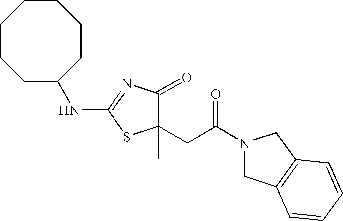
C1(C)(CC(=O)N2CC3=C(C2)C=CC=C3)C(=O)N=C(NC2CCCCCCC2)S1
